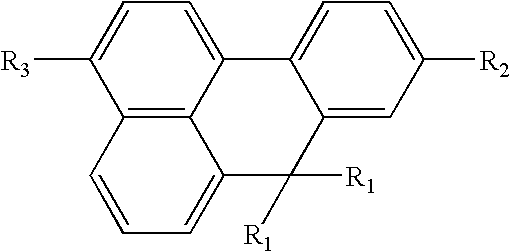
C12=C3C(=CC=C1[R3])C1=CC=C([R2])C=C1C([R1])([R1])C3=CC=C2
